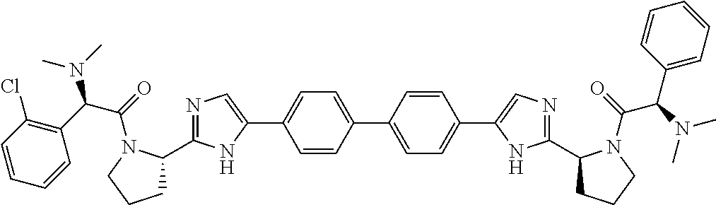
C1(C2=NC=C(C3=CC=C(C4=CC=C(C5=CN=C(C6CCCN6C(=O)C(N(C)C)C6=CC=CC=C6)N5)C=C4)C=C3)N2)CCCN1C(=O)C(N(C)C)C1=C(Cl)C=CC=C1
